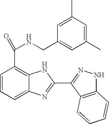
C1=CC=C2C(=C1C(=O)NCC1=CC(C)=CC(C)=C1)NC(C1=NNC3=C1C=CC=C3)=N2
